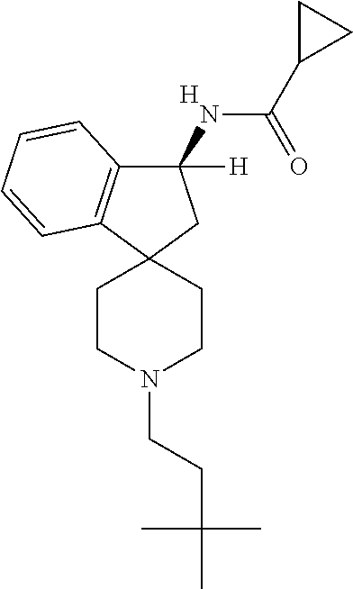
[H].C1(NC(=O)C2CC2)([H])C2=C(C3(C1)CCN(CCC(C)(C)C)CC3)C=CC=C2
